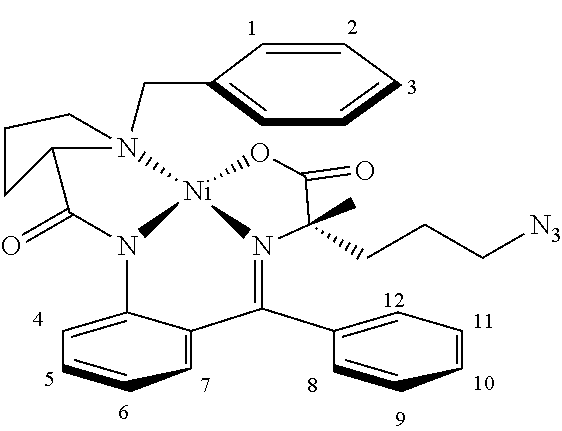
C1=CC=CC=C1CN12CCCC1C(=O)N1C3=CC=CC=C3C(C3=CC=CC=C3)=N3[Ni]21OC(=O)C3(CCC[N3])C
